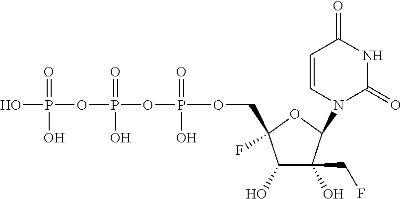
C1(O)C(O)(CF)C(N2C(=O)NC(=O)C=C2)OC1(COP(OP(OP(O)(=O)O)(=O)O)(=O)O)F
